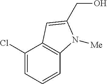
C1(Cl)=CC=CC2=C1C=C(CO)N2[Me]
